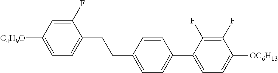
C1(F)=CC([C4H9O])=CC=C1CCC1=CC=C(C2=CC=C([OC6H13])C(F)=C2F)C=C1
